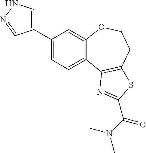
C1=C(C2=CNN=C2)C=C2C(=C1)C1=C(CCO2)SC(C(N(C)C)=O)=N1
